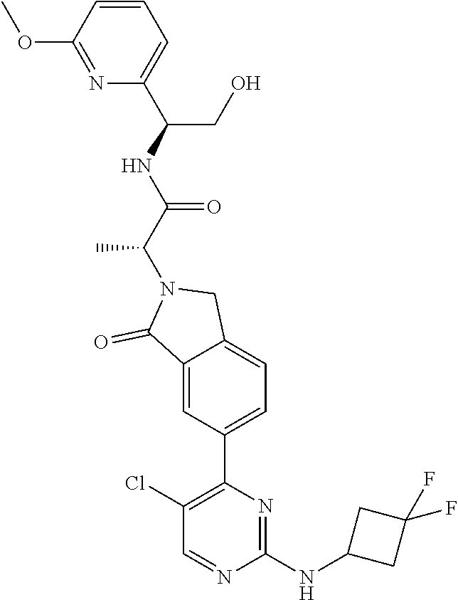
C1=CC(OC)=NC(C(NC(C(N2C(=O)C3=CC(C4=C(Cl)C=NC(NC5CC(F)(F)C5)=N4)=CC=C3C2)C)=O)CO)=C1
